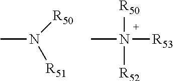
CN([R51])[R50].CN([R52])([R50])[R53]
